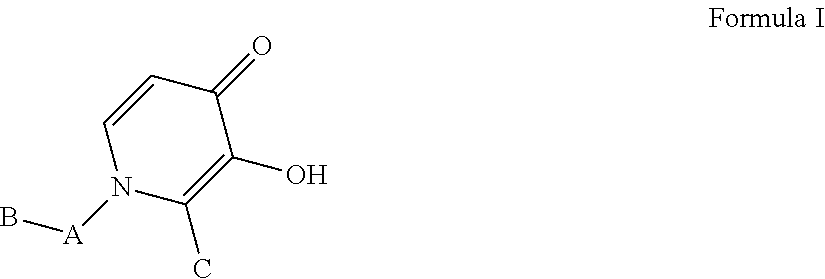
N1([A]B)C(C)=C(O)C(=O)C=C1
